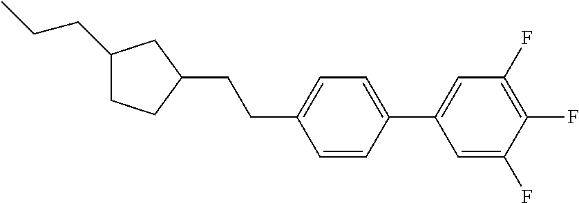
C1(CCC)CCC(CCC2=CC=C(C3=CC(F)=C(F)C(F)=C3)C=C2)C1
